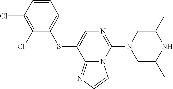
C12=NC=CN1C(N1CC(C)NC(C)C1)=NC=C2SC1=CC=CC(Cl)=C1Cl
